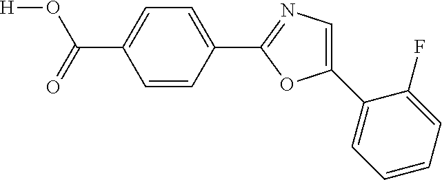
[H]OC(=O)C1=CC=C(C2=NC=C(C3=CC=CC=C3F)O2)C=C1
